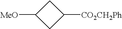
C1([MeO])CC([CO2CH2Ph])C1
